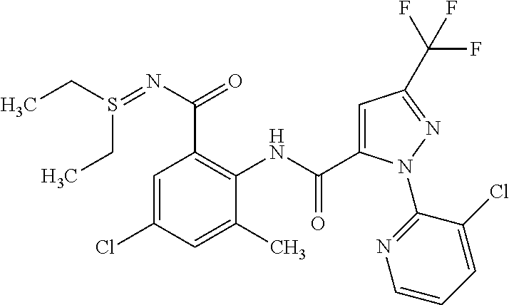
S(=NC(=O)C1=C(NC(C2=CC(C(F)(F)F)=NN2C2=NC=CC=C2Cl)=O)C(C)=CC(Cl)=C1)(CC)CC
